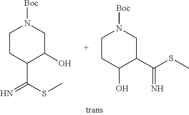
C1CC(C(SC)=N)C(O)CN1[Boc].C1CC(O)C(C(SC)=N)CN1[Boc]
